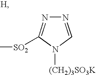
N1=CN([(CH2)3SO3K])C([SO2]C)=N1
